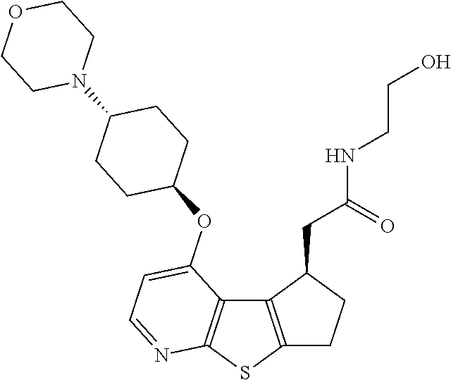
C12=C(SC3=C1C(OC1CCC(N4CCOCC4)CC1)=CC=N3)CCC2CC(NCCO)=O
